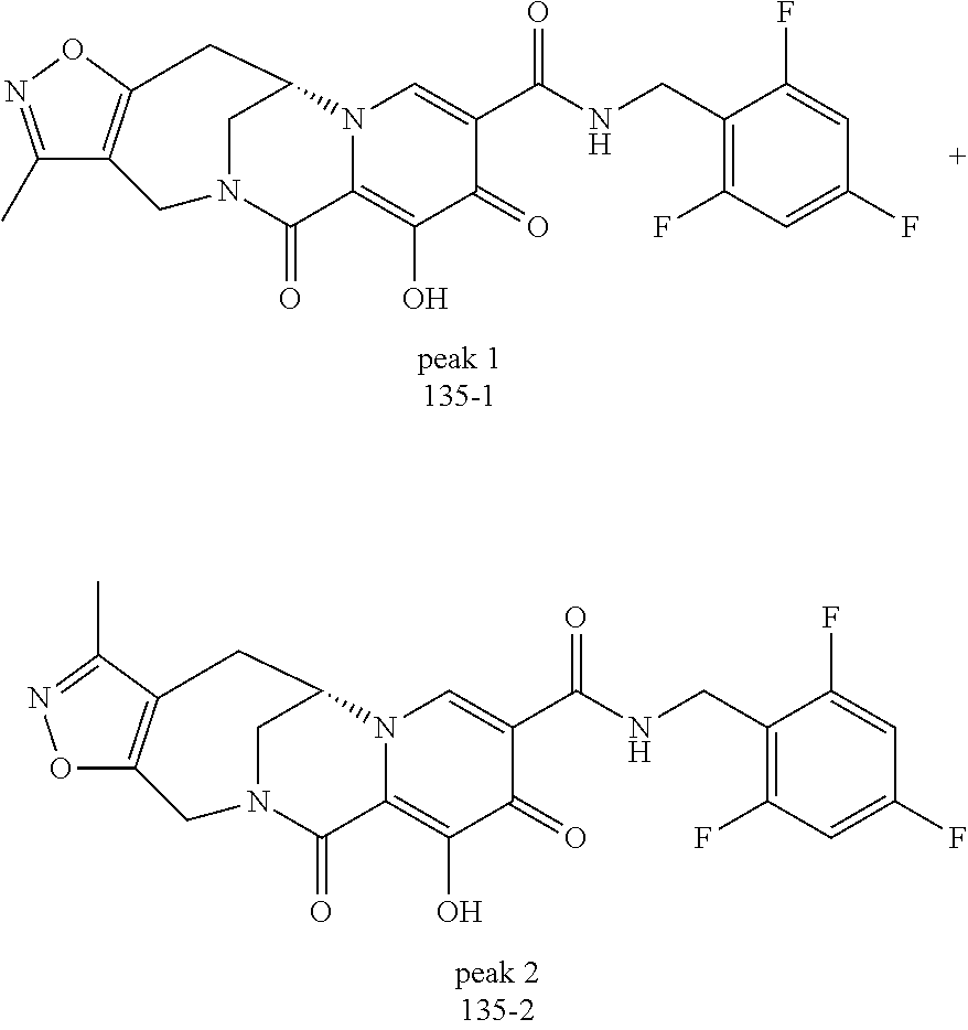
N12C(=C(O)C(=O)C(C(NCC3=C(F)C=C(F)C=C3F)=O)=C1)C(=O)N1CC3=C(C(C)=NO3)CC2C1.N12C(=C(O)C(=O)C(C(NCC3=C(F)C=C(F)C=C3F)=O)=C1)C(=O)N1CC3=C(ON=C3C)CC2C1
